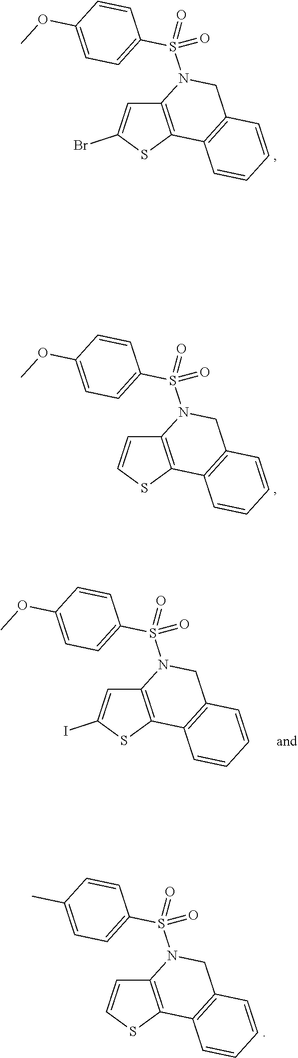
C12=C(SC(Br)=C1)C1=C(CN2S(=O)(C2=CC=C(OC)C=C2)=O)C=CC=C1.C12=C(SC=C1)C1=C(CN2S(=O)(C2=CC=C(OC)C=C2)=O)C=CC=C1.C12=C(SC(I)=C1)C1=C(CN2S(=O)(C2=CC=C(OC)C=C2)=O)C=CC=C1.C12=C(SC=C1)C1=C(CN2S(=O)(C2=CC=C(C)C=C2)=O)C=CC=C1
